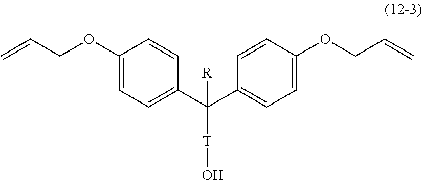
C1(OCC=C)=CC=C(C(C2=CC=C(OCC=C)C=C2)([T]O)[R])C=C1
